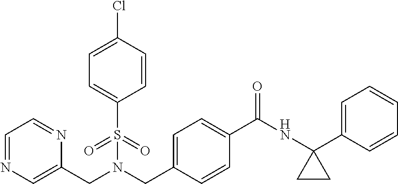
N(S(C1=CC=C(Cl)C=C1)(=O)=O)(CC1=CC=C(C(NC2(C3=CC=CC=C3)CC2)=O)C=C1)CC1=CN=CC=N1
